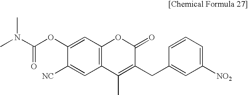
C1(OC(N(C)C)=O)=CC2=C(C=C1[NC])C(C)=C(CC1=CC([NO2])=CC=C1)C(=O)O2
